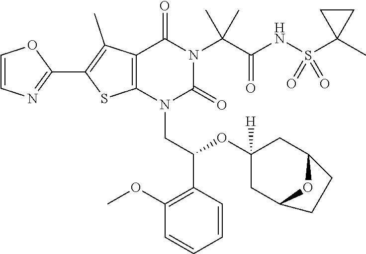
N1(CC(OC2([H])CC3OC(C2)CC3)C2=C(OC)C=CC=C2)C(=O)N(C(C(NS(C2(C)CC2)(=O)=O)=O)(C)C)C(=O)C2=C1SC(C1=NC=CO1)=C2C
